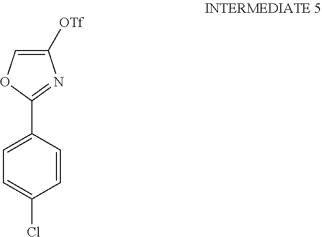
C1=CC(C2=NC([OTf])=CO2)=CC=C1Cl
